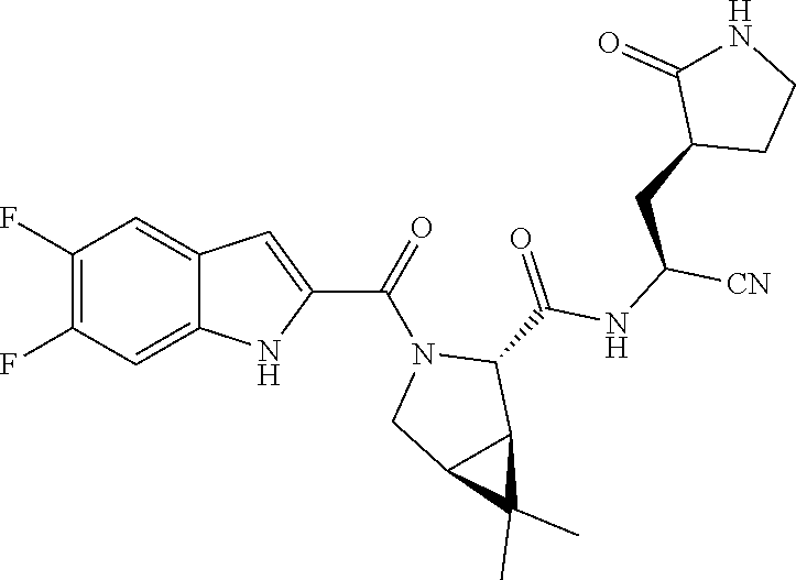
C1(F)=C(F)C=C2C(=C1)C=C(C(N1CC3C(C1C(NC([CN])CC1CCNC1=O)=O)C3(C)C)=O)N2
